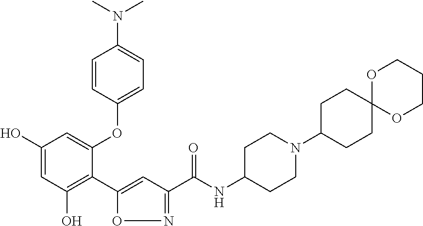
C1(O)=CC(O)=C(C2=CC(C(NC3CCN(C4CCC5(CC4)OCCCO5)CC3)=O)=NO2)C(OC2=CC=C(N(C)C)C=C2)=C1
